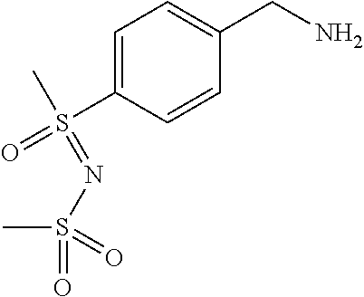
C1=C(S(C)(=NS(=O)(C)=O)=O)C=CC(CN)=C1
